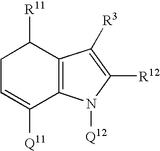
C12=C(C([R11])CC=C1[Q11])C([R3])=C([R12])N2[Q12]
